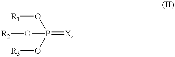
O(P(=[X])(O[R1])O[R3])[R2]
